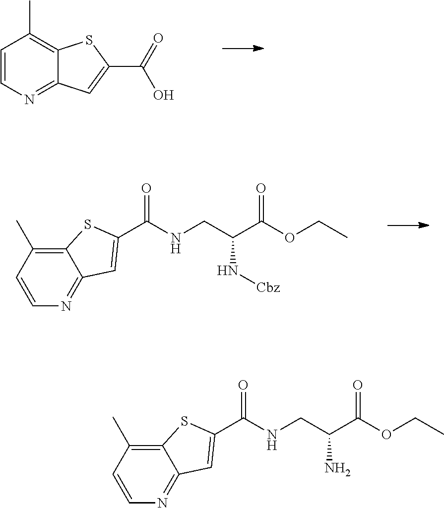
C1(C)=C2C(=NC=C1)C=C(C(=O)O)S2.C1(C)=C2SC(C(=O)NCC(C(=O)OCC)N[Cbz])=CC2=NC=C1.C1(C)=C2SC(C(=O)NCC(C(=O)OCC)N)=CC2=NC=C1
